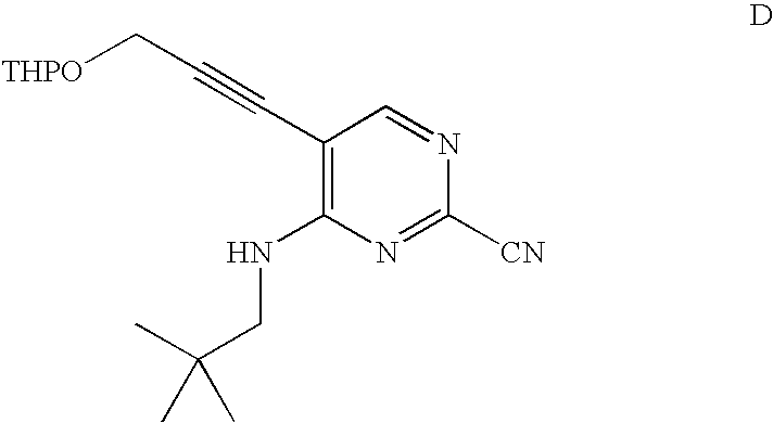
C1(C#CC[THPO])=C(NCC(C)(C)C)N=C([CN])N=C1
